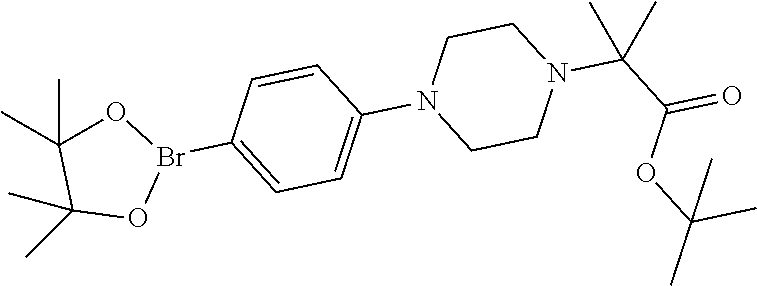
N1(C(C(OC(C)(C)C)=O)(C)C)CCN(C2=CC=C(Br3OC(C)(C)C(C)(C)O3)C=C2)CC1
